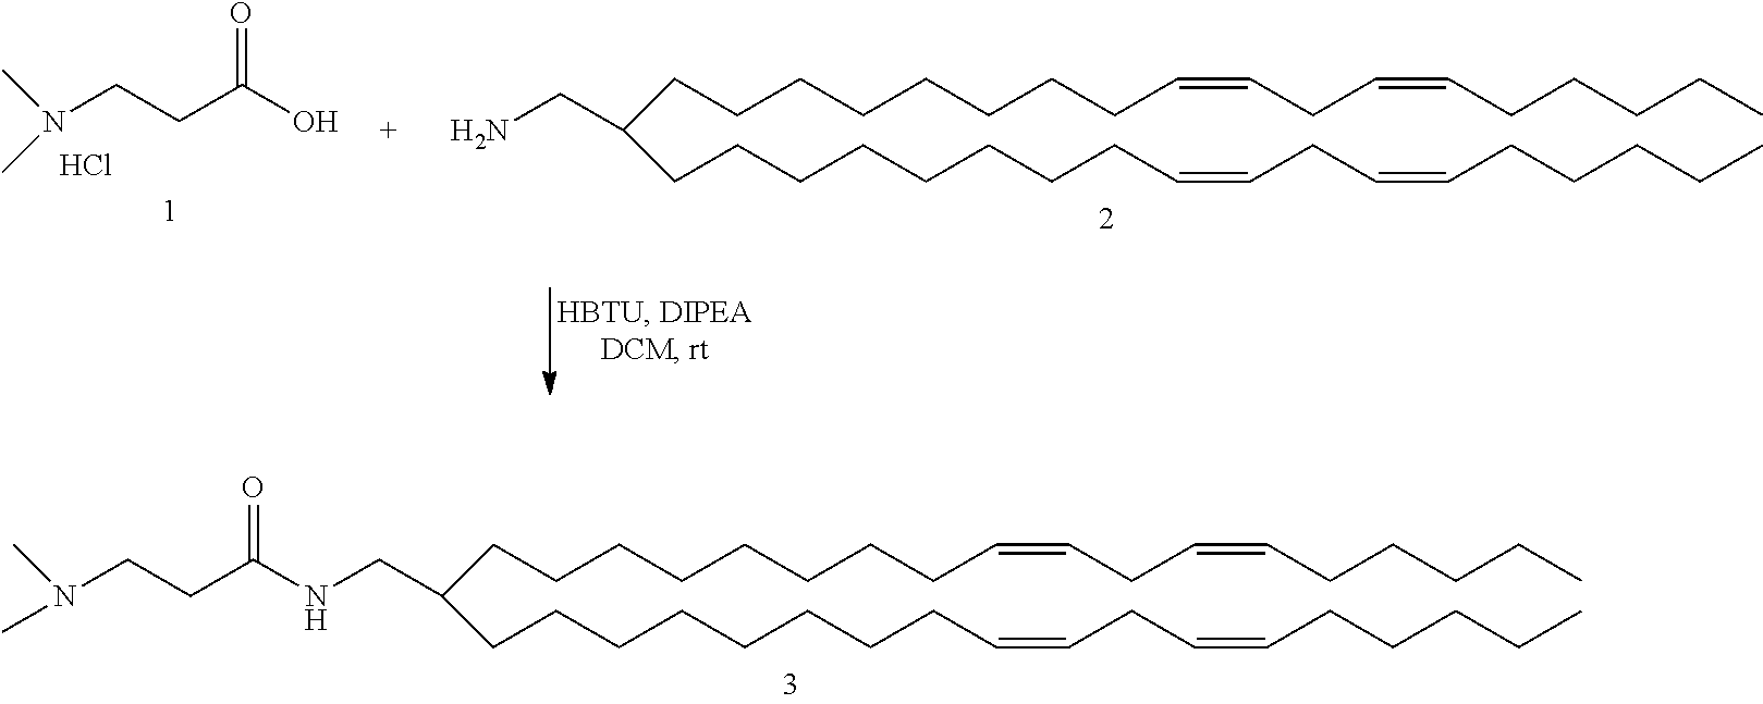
N(CCC(O)=O)(C)C.Cl.NCC(CCCCCCCCC=CCC=CCCCCC)CCCCCCCCC=CCC=CCCCCC.N(CC(CCCCCCCCC=CCC=CCCCCC)CCCCCCCCC=CCC=CCCCCC)C(CCN(C)C)=O
